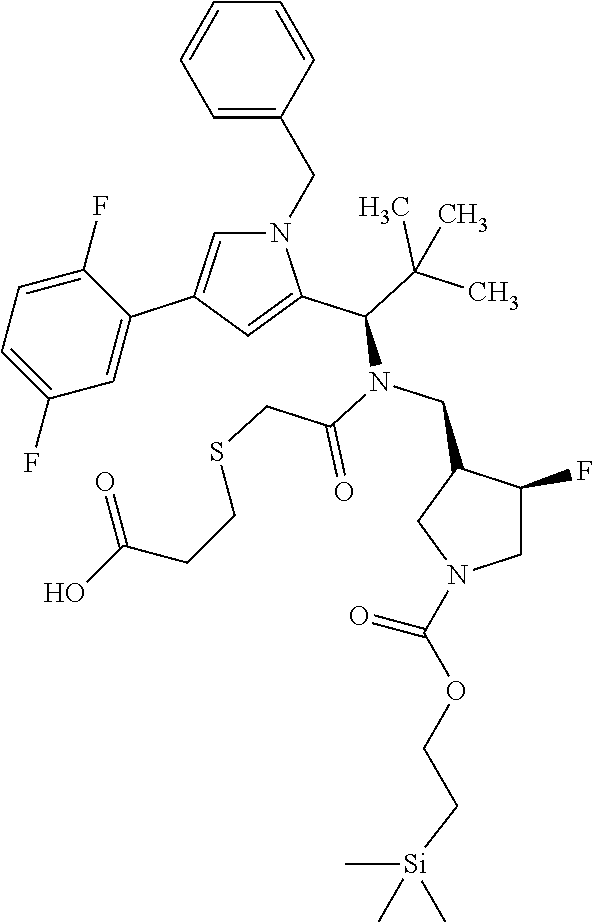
C1=CC(CN2C=C(C3=CC(F)=CC=C3F)C=C2C(C(C)(C)C)N(CC2C(F)CN(C(OCC[Si](C)(C)C)=O)C2)C(=O)CSCCC(=O)O)=CC=C1
